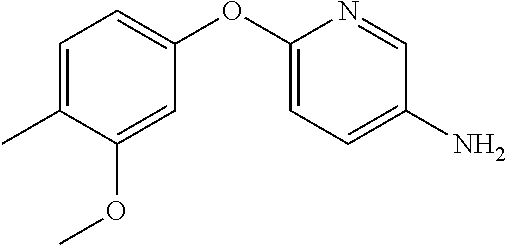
C1=C(OC2=CC=C(C)C(OC)=C2)N=CC(N)=C1
